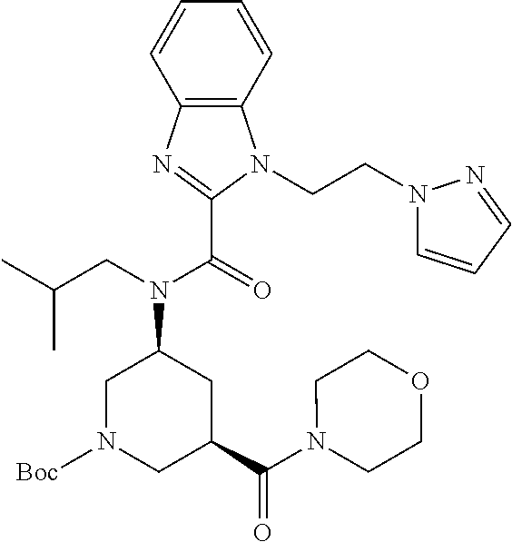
C12=C(C=CC=C1)N(CCN1C=CC=N1)C(C(=O)N(CC(C)C)C1CC(C(N3CCOCC3)=O)CN([Boc])C1)=N2
